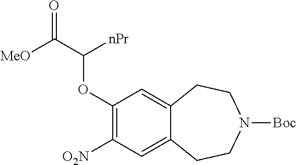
C1([O2N])=C(OC(C([MeO])=O)[nPr])C=C2C(=C1)CCN([Boc])CC2
